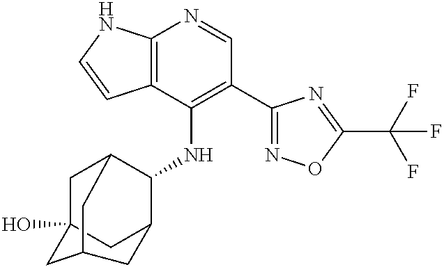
C12=C(C(NC3C4CC5(O)CC3CC(C5)C4)=C(C3=NOC(C(F)(F)F)=N3)C=N1)C=CN2
